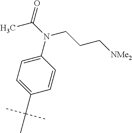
C1=C(N(CCC[NMe2])C(C)=O)C=CC(C(C)(C)C)=C1
